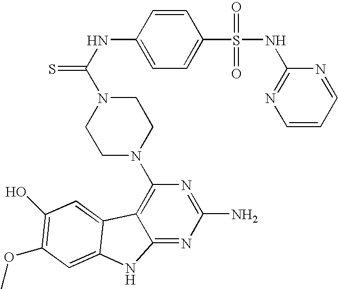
C1=C(S(=O)(=O)NC2=NC=CC=N2)C=CC(NC(=S)N2CCN(C3=C4C(=NC(N)=N3)NC3=CC(OC)=C(O)C=C43)CC2)=C1
